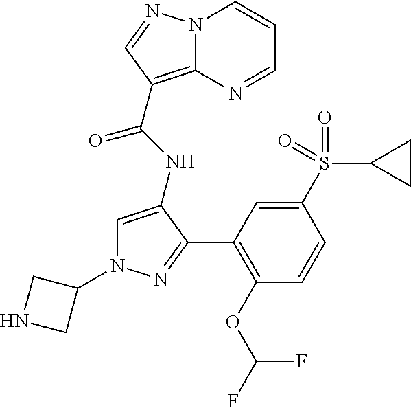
C1=C(NC(=O)C2=C3N(C=CC=N3)N=C2)C(C2=C(OC(F)F)C=CC(S(C3CC3)(=O)=O)=C2)=NN1C1CNC1
